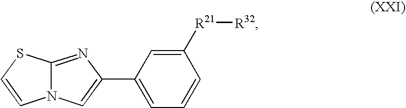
C12=NC(C3=CC=CC([R21][R32])=C3)=CN1C=CS2
